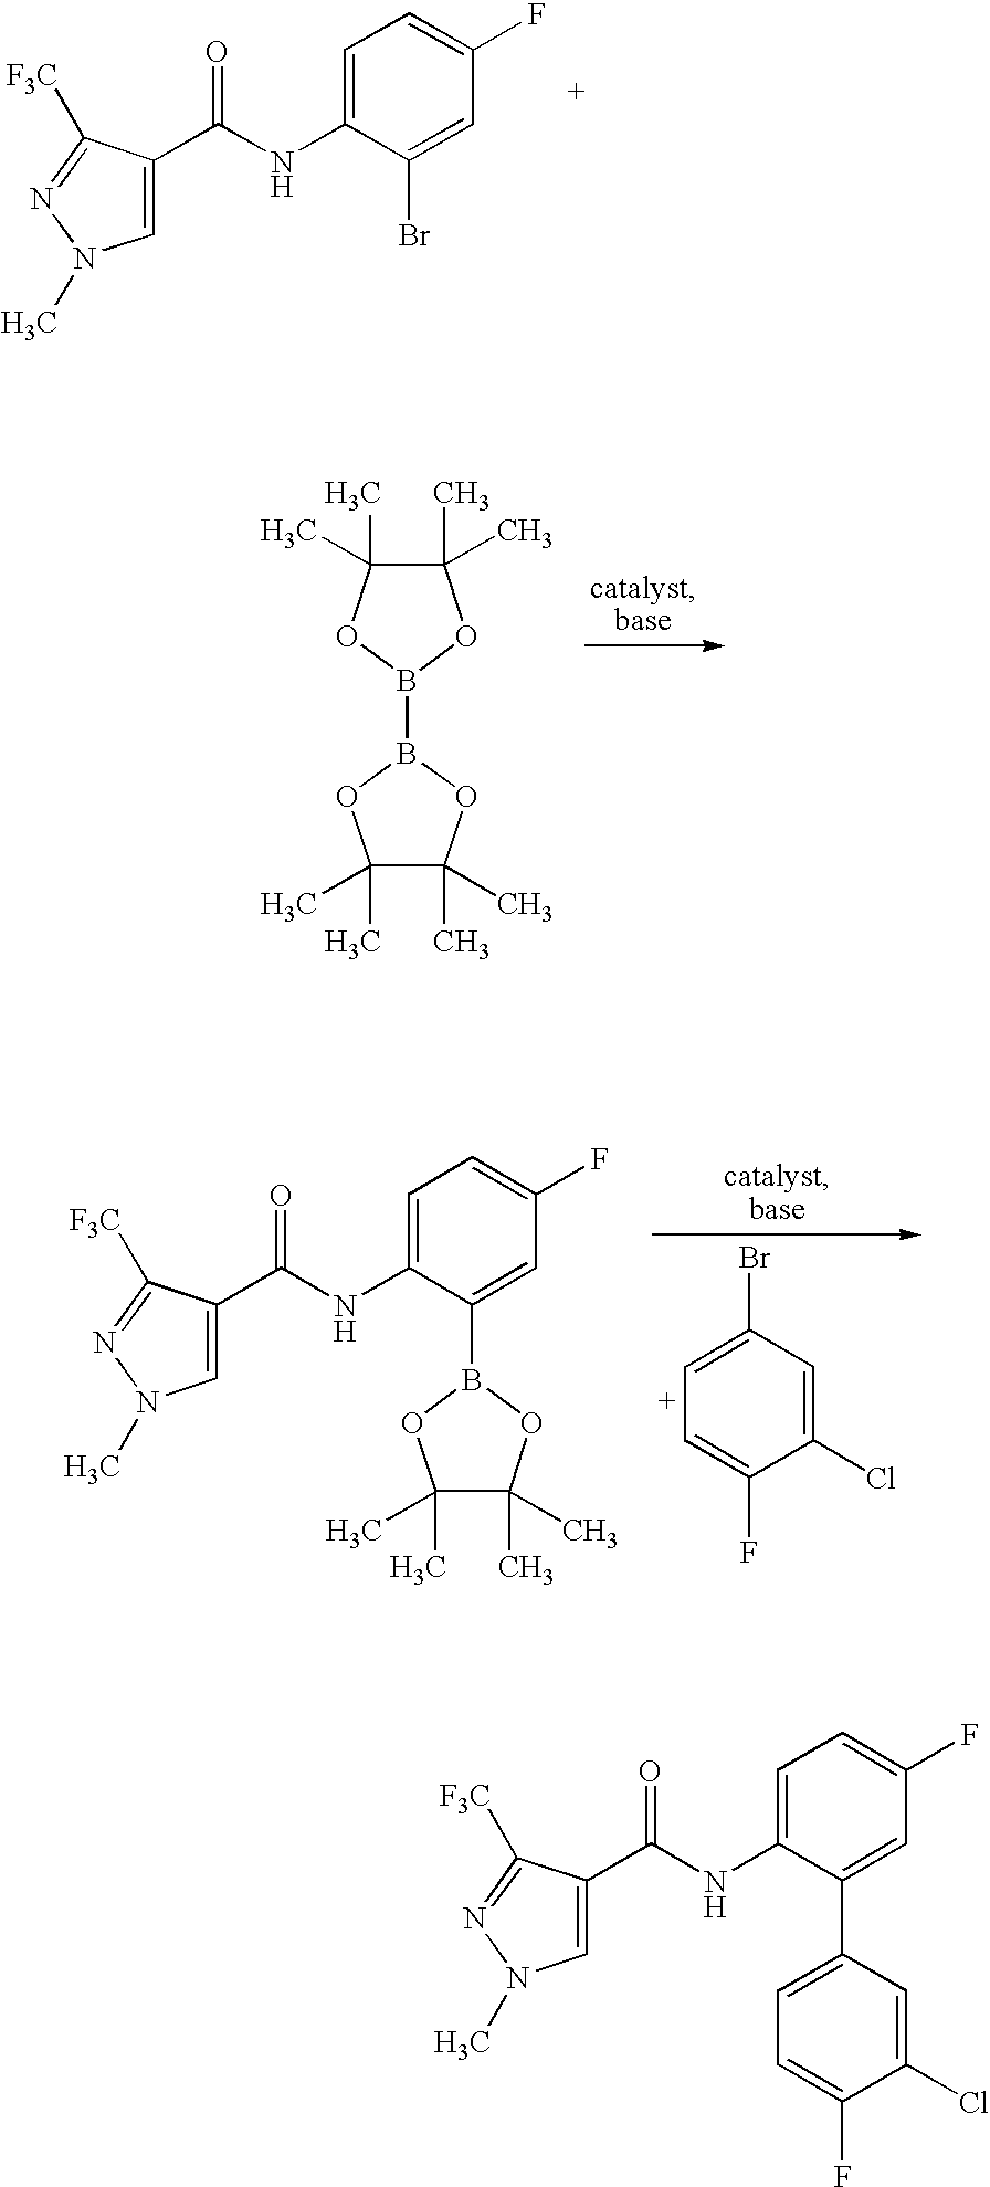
C1=C(C(NC2=CC=C(F)C=C2Br)=O)C([F3C])=NN1C.C1(C)(C)C(C)(C)OB(B2OC(C)(C)C(C)(C)O2)O1.C1=C(C(NC2=CC=C(F)C=C2B2OC(C)(C)C(C)(C)O2)=O)C([F3C])=NN1C.C1=C(Br)C=C(Cl)C(F)=C1.C1=C(C(NC2=CC=C(F)C=C2C2=CC=C(F)C(Cl)=C2)=O)C([F3C])=NN1C
